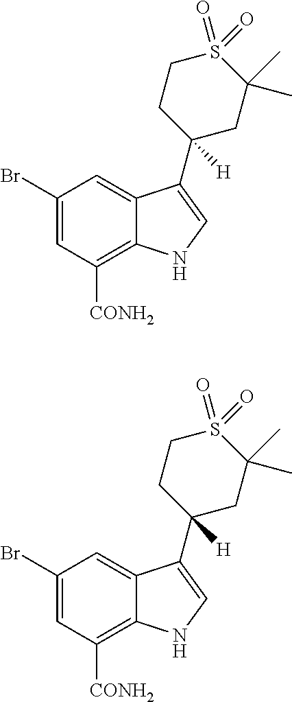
C1(Br)=CC([CONH2])=C2C(=C1)C(C1([H])CC(C)(C)S(=O)(=O)CC1)=CN2.C1(Br)=CC([CONH2])=C2C(=C1)C(C1([H])CC(C)(C)S(=O)(=O)CC1)=CN2
